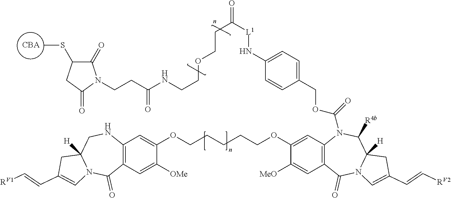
C12=C(C=C([OMe])C(OCCCCCOC3=CC4=C(C=C3[MeO])C(=O)N3C([H])(C([R4b])N4C(=O)OCC4=CC=C(N[L1]C(CCOCCNC(CCN5C(=O)C(SC)CC5=O)=O)=O)C=C4)CC(C=C[RV2])=C3)=C1)C(=O)N1C([H])(CN2)CC(C=C[RV1])=C1.[CBA]
